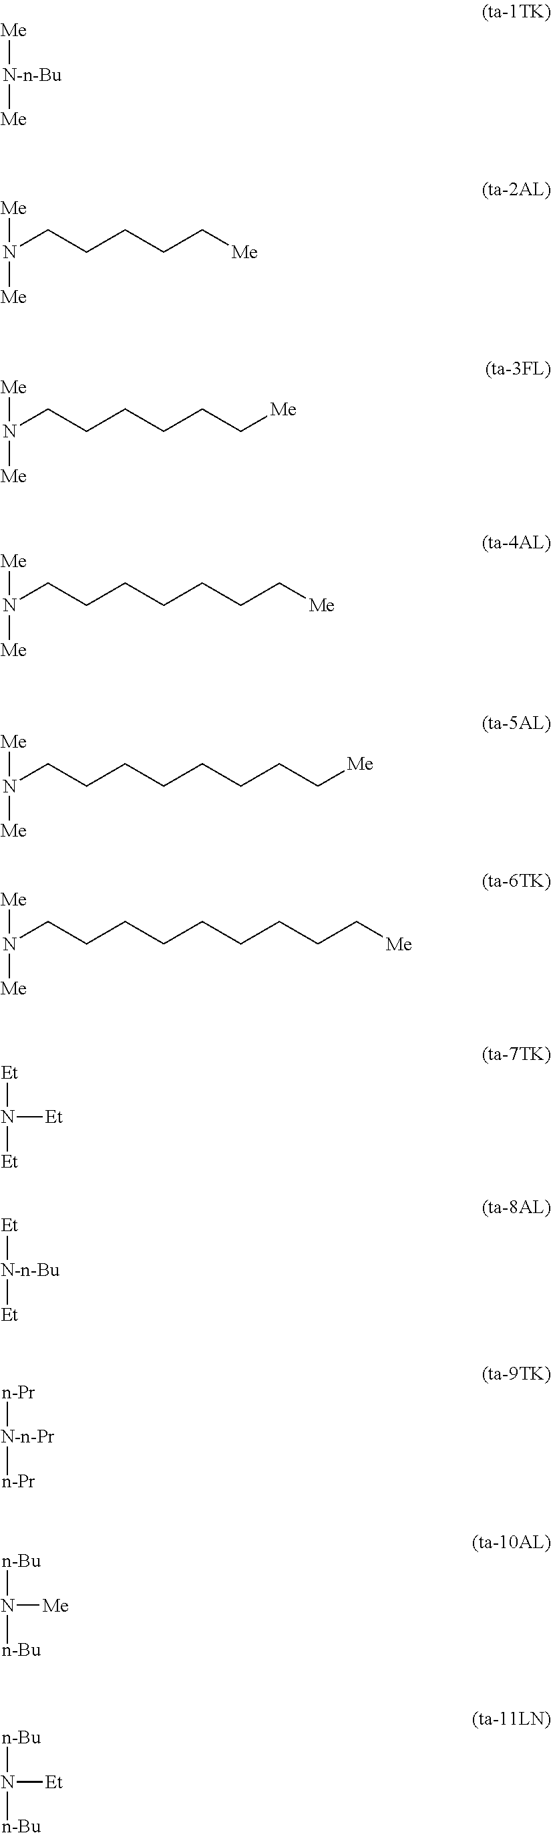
[Me][N-n-Bu][Me].[Me]N([Me])CCCCC[Me].[Me]N([Me])CCCCCC[Me].[Me]N([Me])CCCCCCC[Me].[Me]N([Me])CCCCCCCC[Me].[Me]N([Me])CCCCCCCCC[Me].[Et]N([Et])[Et].[Et][N-n-Bu][Et].[n-Pr][N-n-Pr][n-Pr].[n-Bu]N([n-Bu])[Me].[n-Bu]N([n-Bu])[Et]
